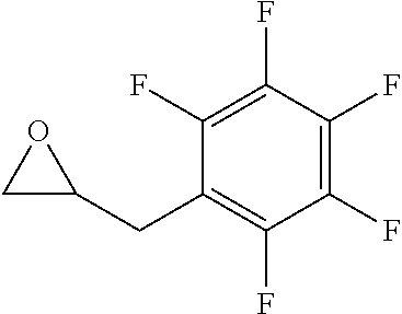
C1C(CC2=C(F)C(F)=C(F)C(F)=C2F)O1
